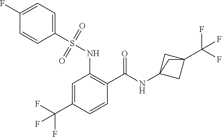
C1=C(C(F)(F)F)C=CC(C(=O)NC23CC(C(F)(F)F)(C2)C3)=C1NS(C1=CC=C(F)C=C1)(=O)=O
